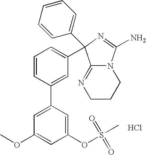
C12=NCCCN1C(N)=NC2(C1=CC=CC(C2=CC(OC)=CC(OS(=O)(=O)C)=C2)=C1)C1=CC=CC=C1.Cl
